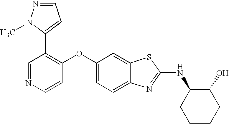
N1=CC(C2=CC=NN2C)=C(OC2=CC=C3C(=C2)SC(NC2CCCCC2O)=N3)C=C1
